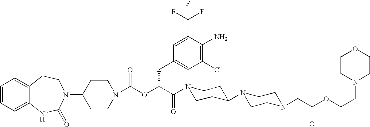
C12=CC=CC=C1NC(=O)N(C1CCN(C(OC(C(=O)N3CCC(N4CCN(CC(OCCN5CCOCC5)=O)CC4)CC3)CC3=CC(Cl)=C(N)C(C(F)(F)F)=C3)=O)CC1)CC2
